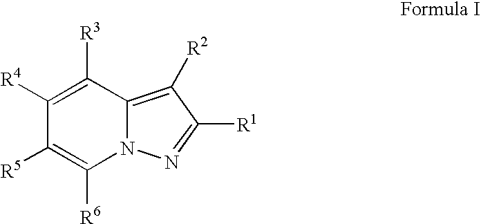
C1([R4])=C([R3])C2=C([R2])C([R1])=NN2C([R6])=C1[R5]
